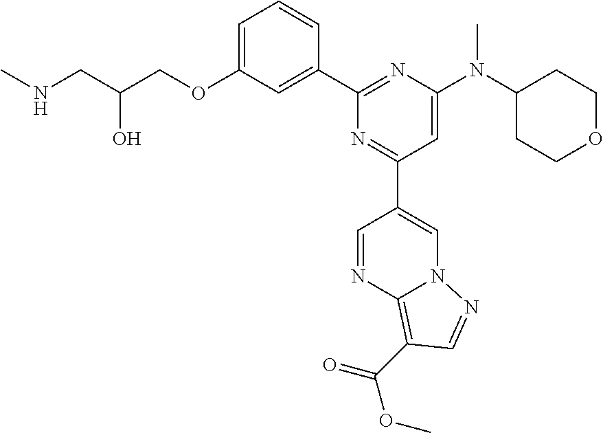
C1=C(OCC(CNC)O)C=C(C2=NC(N(C3CCOCC3)C)=CC(C3=CN4C(=C(C(OC)=O)C=N4)N=C3)=N2)C=C1
